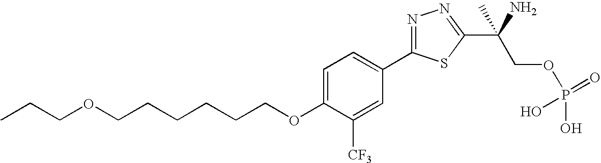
C(OC1=CC=C(C2=NN=C(C(COP(O)(=O)O)(N)C)S2)C=C1[CF3])CCCCCOCCC
